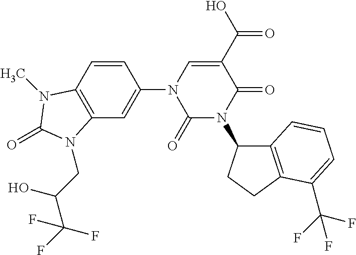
C1(=O)N(C2C3=C(CC2)C(C(F)(F)F)=CC=C3)C(=O)C(C(O)=O)=CN1C1=CC2=C(N(C)C(=O)N2CC(C(F)(F)F)O)C=C1
